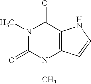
N1(C)C(=O)N(C)C2=C(C1=O)NC=C2
